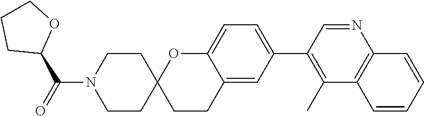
C1CN(C(=O)C2OCCC2)CCC12CCC1=CC(C3=C(C)C4=C(N=C3)C=CC=C4)=CC=C1O2
